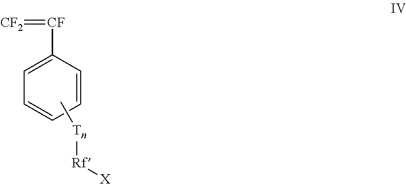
C1=CC=CC=C1[CF]=[CF2].C[Tn][Rf][X]
